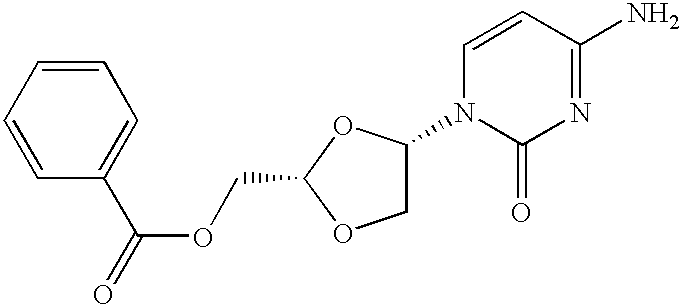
C1=CC(C(=O)OCC2OCC(N3C(=O)N=C(N)C=C3)O2)=CC=C1
